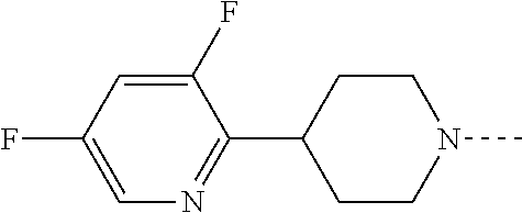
C1(F)=CC(F)=CN=C1C1CCN(C)CC1
